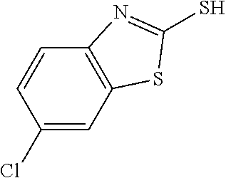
C1(Cl)=CC2=C(C=C1)N=C(S)S2
